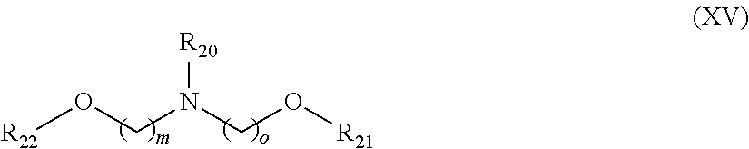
[R22]OCN(CO[R21])[R20]
